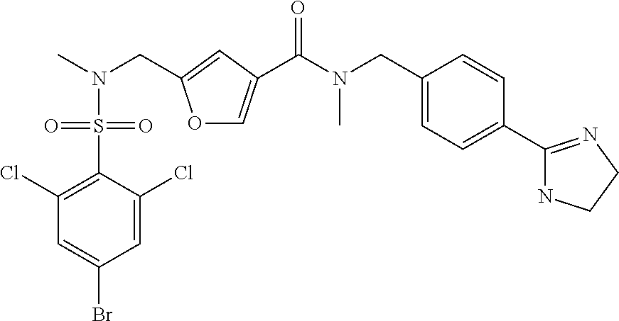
C1=C(Cl)C(S(=O)(=O)N(C)CC2=CC(C(N(CC3=CC=C(C4=NCCN4)C=C3)C)=O)=CO2)=C(Cl)C=C1Br
